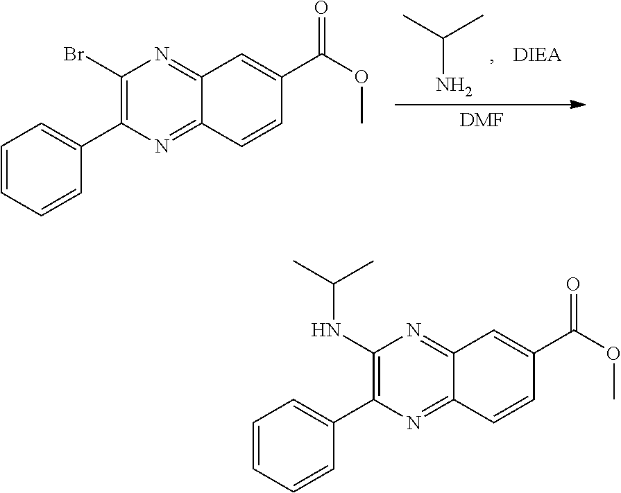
NC(C)C.[DMF].C1(Br)=C(C2=CC=CC=C2)N=C2C(=N1)C=C(C(=O)OC)C=C2.C1(NC(C)C)=C(C2=CC=CC=C2)N=C2C(=N1)C=C(C(=O)OC)C=C2
